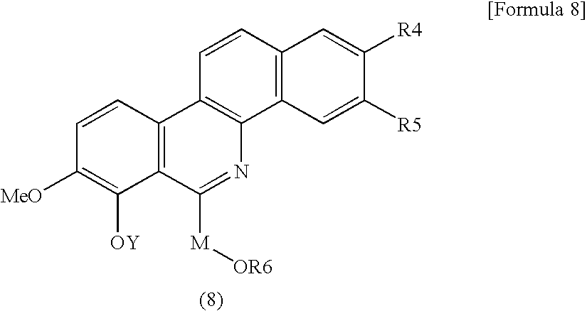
C1=CC2=C(C([OY])=C1[MeO])C([M][OR6])=NC1=C2C=CC2=C1C=C([R5])C([R4])=C2
